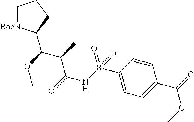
C1[BocN]C(C(OC)C(C)C(=O)NS(C2=CC=C(C(=O)OC)C=C2)(=O)=O)CC1
